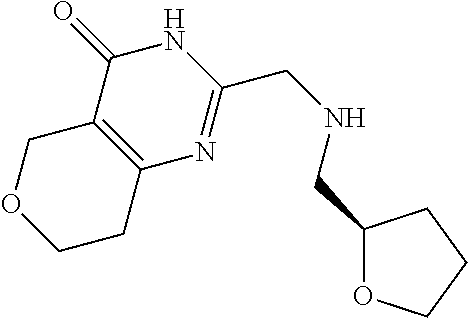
O1CCC2=C(C1)C(=O)NC(CNCC1OCCC1)=N2
